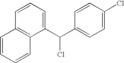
C1(C(C2=CC=C(Cl)C=C2)Cl)=CC=CC2=C1C=CC=C2
